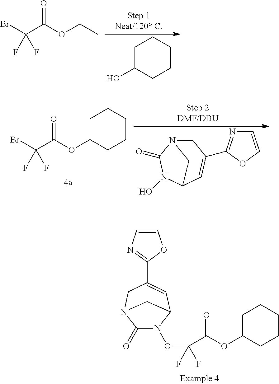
BrC(C(OCC)=O)(F)F.C1C(O)CCCC1.BrC(C(=O)OC1CCCCC1)(F)F.C1N2C(=O)N(O)C(C=C1C1=NC=CO1)C2.C1(=O)N(OC(C(OC2CCCCC2)=O)(F)F)C2C=C(C3=NC=CO3)CN1C2
